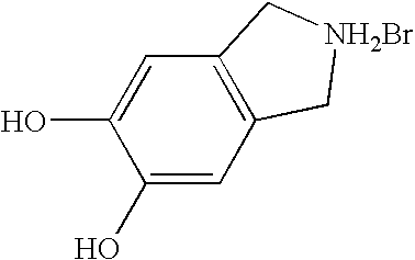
C1(O)=CC2=C(C=C1O)C[NH2Br]C2
